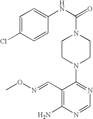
C1CN(C2=NC=NC(N)=C2C=NOC)CCN1C(NC1=CC=C(Cl)C=C1)=O
